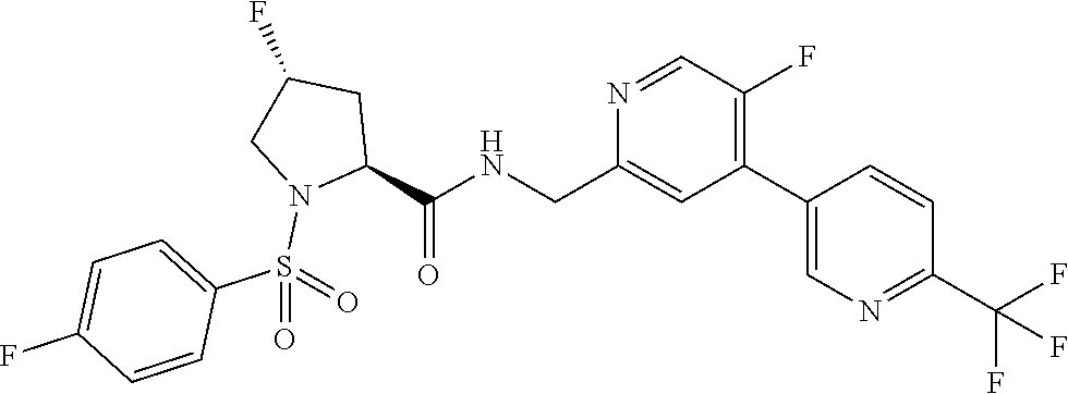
C1(C2=CN=C(C(F)(F)F)C=C2)=C(F)C=NC(CNC(C2CC(F)CN2S(=O)(C2=CC=C(F)C=C2)=O)=O)=C1
